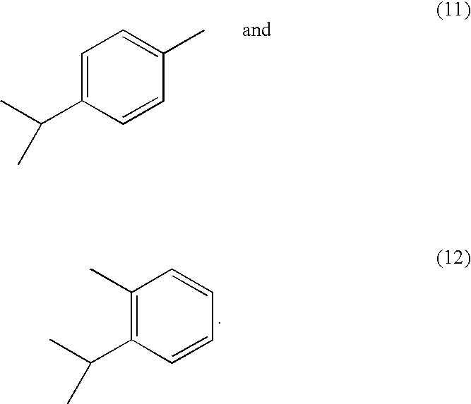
C1=C(C(C)C)C=CC(C)=C1.C1(C)=C(C(C)C)C=CC=C1
